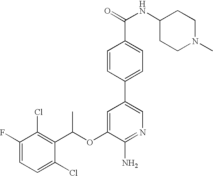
C1=C(F)C(Cl)=C(C(OC2=CC(C3=CC=C(C(=O)NC4CCN(C)CC4)C=C3)=CN=C2N)C)C(Cl)=C1
